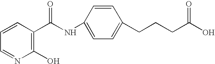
C1=NC(O)=C(C(NC2=CC=C(CCCC(O)=O)C=C2)=O)C=C1
